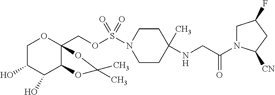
C1C(O)C(O)C2C(COS(N3CCC(NCC(N4CC(F)CC4[CN])=O)(C)CC3)(=O)=O)(O1)OC(C)(C)O2
